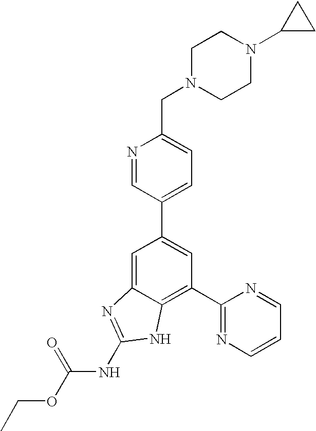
N1=CC(C2=CC(C3=NC=CC=N3)=C3C(=C2)N=C(NC(OCC)=O)N3)=CC=C1CN1CCN(C2CC2)CC1
